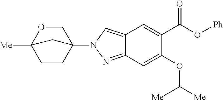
C1CC2(N3N=C4C(=C3)C=C(C(O[Ph])=O)C(OC([Me])[Me])=C4)COC1([Me])C2
